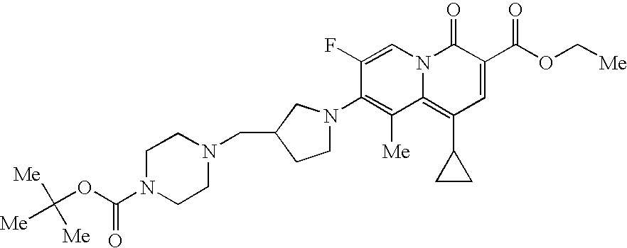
C1N(C(OC([Me])([Me])[Me])=O)CCN(CC2CN(C3=C([Me])C4=C(C5CC5)C=C(C(OC[Me])=O)C(=O)N4C=C3F)CC2)C1
